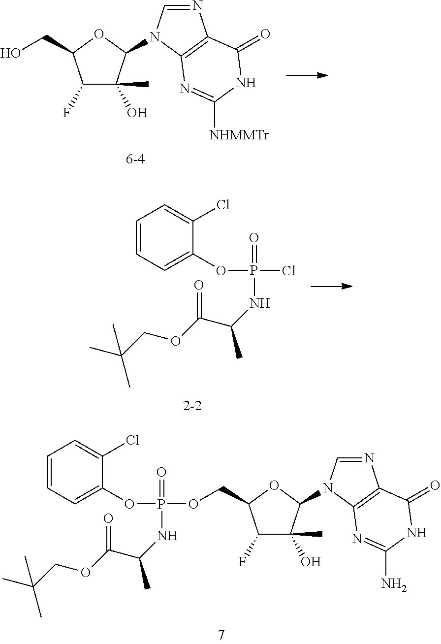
C1=CC=C(OP(Cl)(=O)NC(C)C(OCC(C)(C)C)=O)C(Cl)=C1.C1=CC=C(OP(OCC2C(F)C(O)(C)C(N3C=NC4=C3N=C(N)NC4=O)O2)(=O)NC(C)C(OCC(C)(C)C)=O)C(Cl)=C1.OCC1C(F)C(O)(C)C(N2C=NC3=C2N=C([NHMMTr])NC3=O)O1
